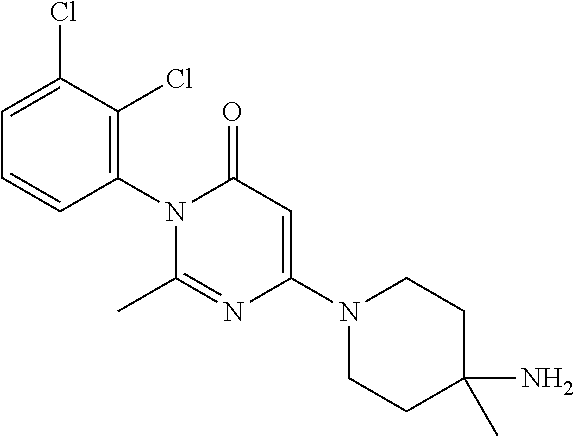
C1(N2C(C)=NC(N3CCC(N)(C)CC3)=CC2=O)=C(Cl)C(Cl)=CC=C1
